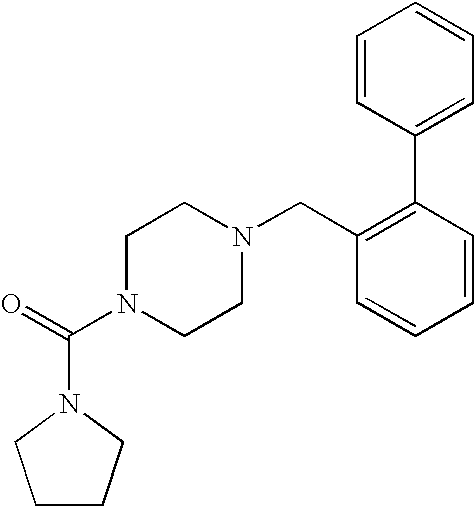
O=C(N1CCN(CC2=C(C3=CC=CC=C3)C=CC=C2)CC1)N1CCCC1
